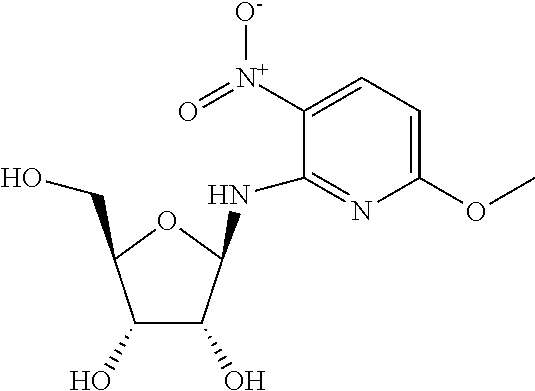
C1(OC)=CC=C([N+](=O)[O-])C(NC2C(O)C(O)C(CO)O2)=N1
